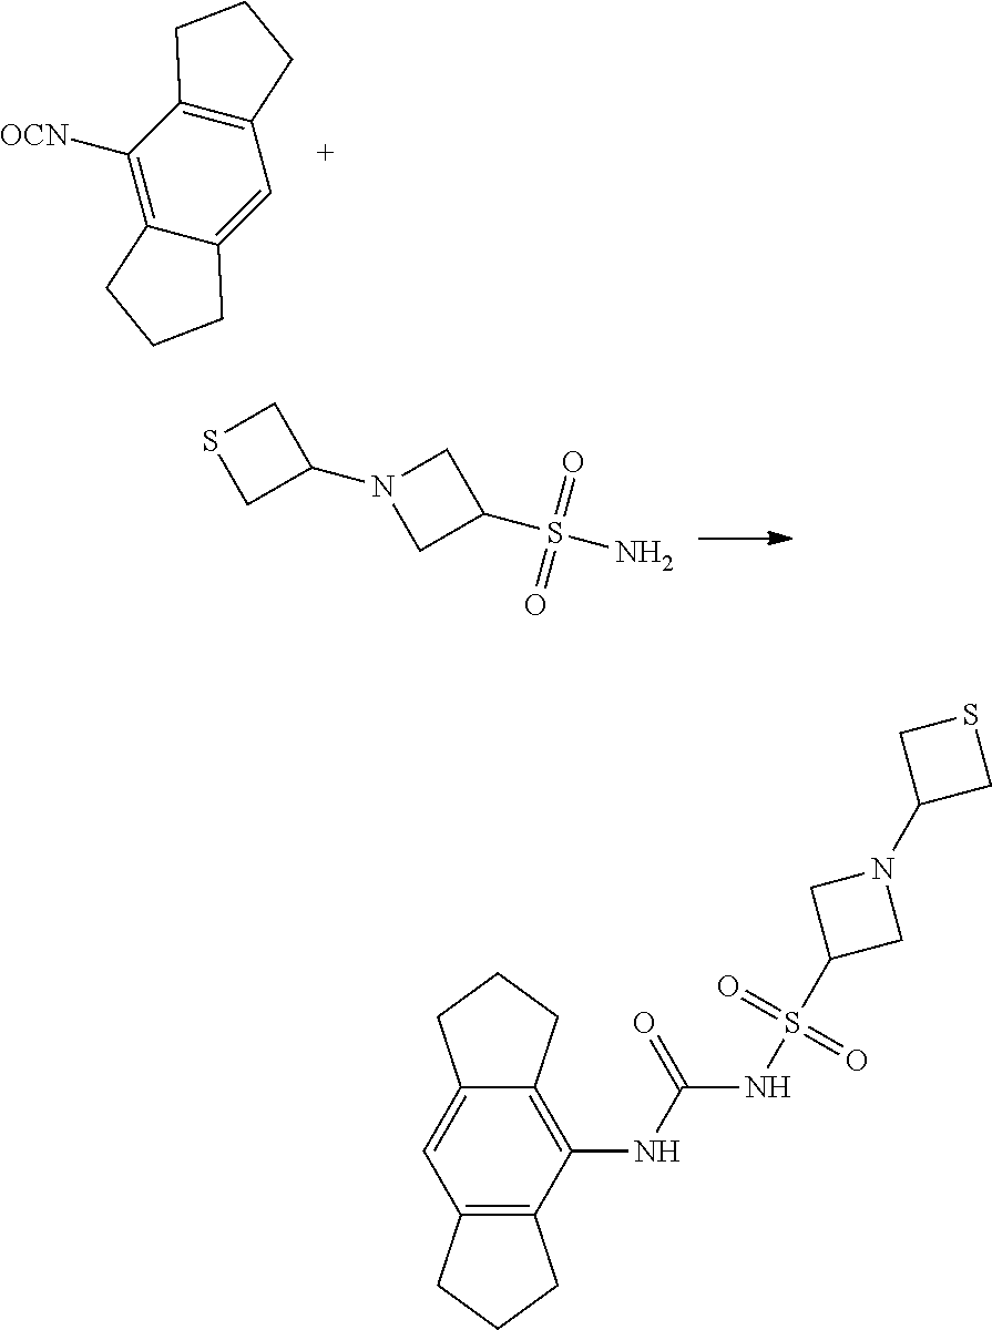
C1([OCN])=C2C(=CC3=C1CCC3)CCC2.C1N(C2CSC2)CC1S(N)(=O)=O.C12=C(NC(=O)NS(C3CN(C4CSC4)C3)(=O)=O)C3=C(C=C1CCC2)CCC3
